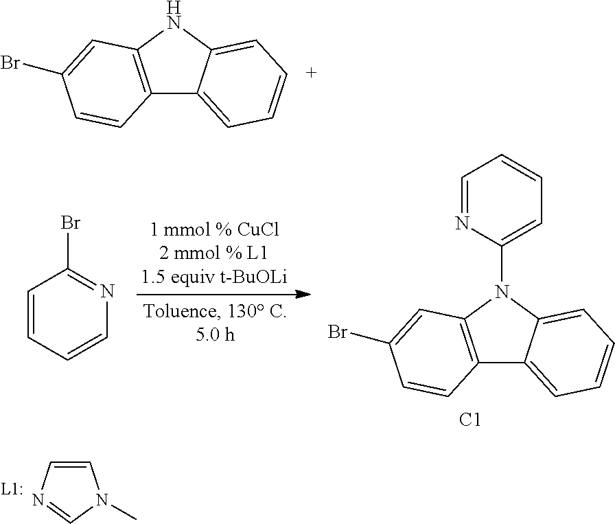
C12=C(NC3=CC=CC=C13)C=C(Br)C=C2.C1=CC=CN=C1Br.C12=C(N(C3=CC=CC=N3)C3=CC=CC=C13)C=C(Br)C=C2.[C1].C1=CN=CN1C
